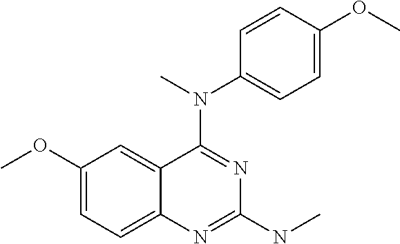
C1(OC)=CC=C2C(=C1)C(N(C)C1=CC=C(OC)C=C1)=NC(NC)=N2
